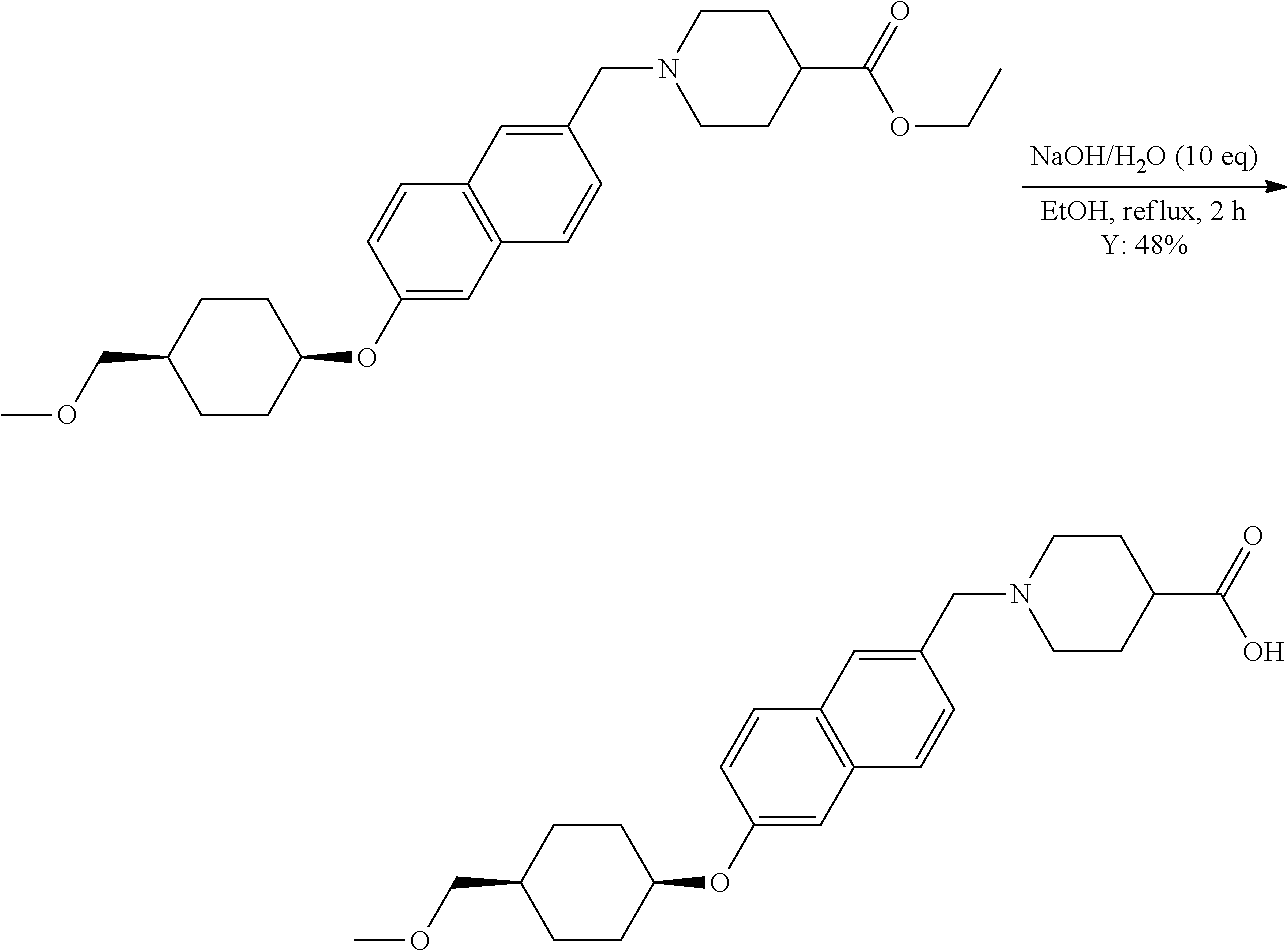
C1(OC2CCC(COC)CC2)=CC2=C(C=C1)C=C(CN1CCC(C(=O)OCC)CC1)C=C2.C1(OC2CCC(COC)CC2)=CC2=C(C=C1)C=C(CN1CCC(C(=O)O)CC1)C=C2
